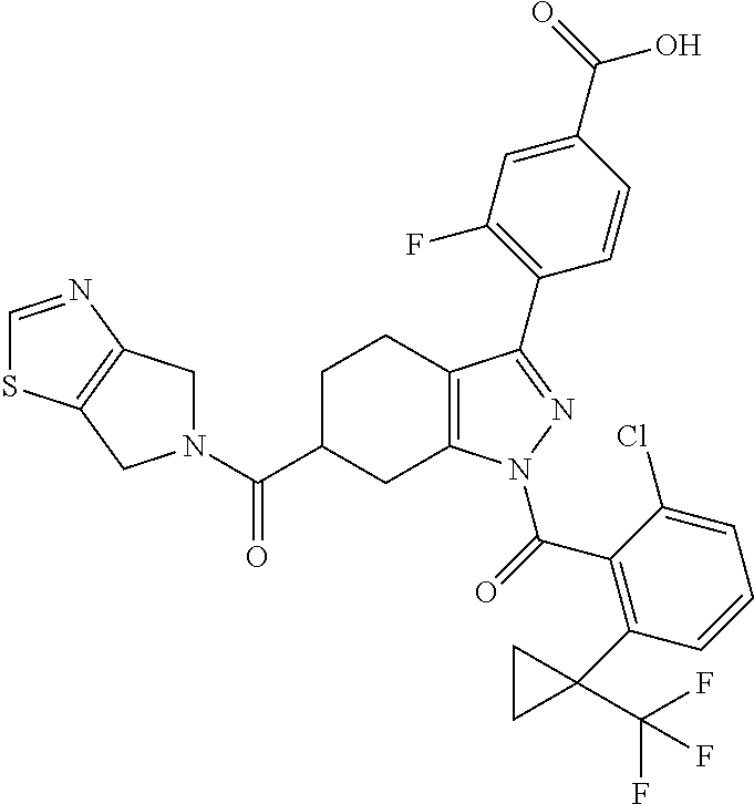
C1C(C(=O)N2CC3=C(C2)SC=N3)CC2=C(C1)C(C1=C(F)C=C(C(O)=O)C=C1)=NN2C(=O)C1=C(C2(C(F)(F)F)CC2)C=CC=C1Cl
